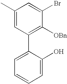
C1(C)=CC(C2=CC=CC=C2O)=C([OBn])C(Br)=C1
